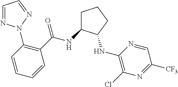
C1C(NC(C2=C(N3N=CC=N3)C=CC=C2)=O)C(NC2=C(Cl)N=C([CF3])C=N2)CC1
